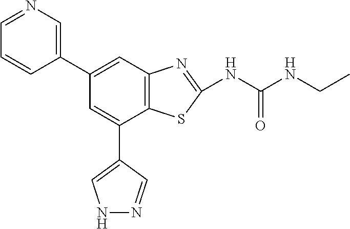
C12=C(C=C(C3=CN=CC=C3)C=C1C1=CNN=C1)N=C(NC(NCC)=O)S2
